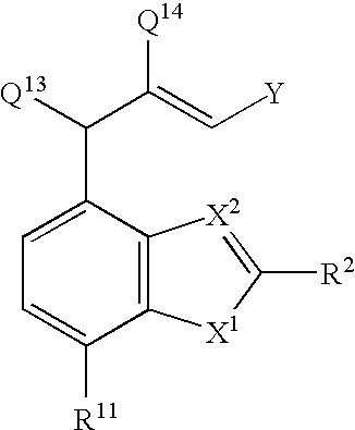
C1(C([Q13])C(=C[Y])[Q14])=CC=C([R11])C2=C1[X2]=C([R2])[X1]2
